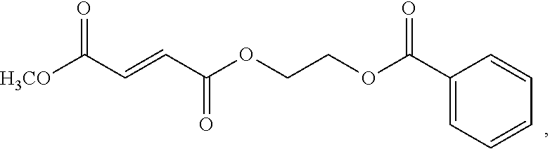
[H3CO]C(C=CC(OCCOC(C1=CC=CC=C1)=O)=O)=O
